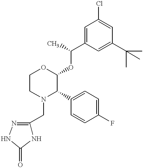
C1CN(CC2=NNC(=O)N2)C(C2=CC=C(F)C=C2)C(OC(C2=CC(Cl)=CC(C(C)(C)C)=C2)C)O1
